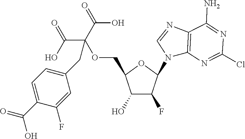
C1(O)C(F)C(N2C3=C(N=C2)C(N)=NC(Cl)=N3)OC1COC(C(O)=O)(C(O)=O)CC1=CC=C(C(=O)O)C(F)=C1
